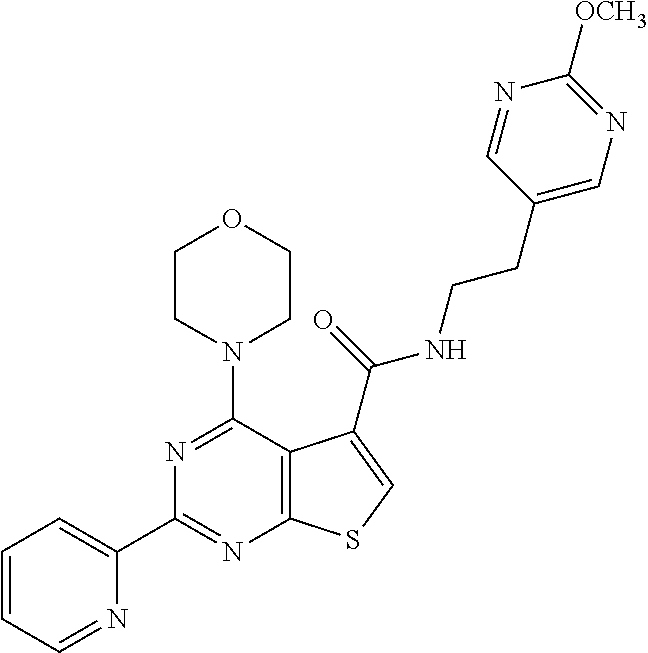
C1(C2=NC3=C(C(N4CCOCC4)=N2)C(C(NCCC2=CN=C([OCH3])N=C2)=O)=CS3)=CC=CC=N1
